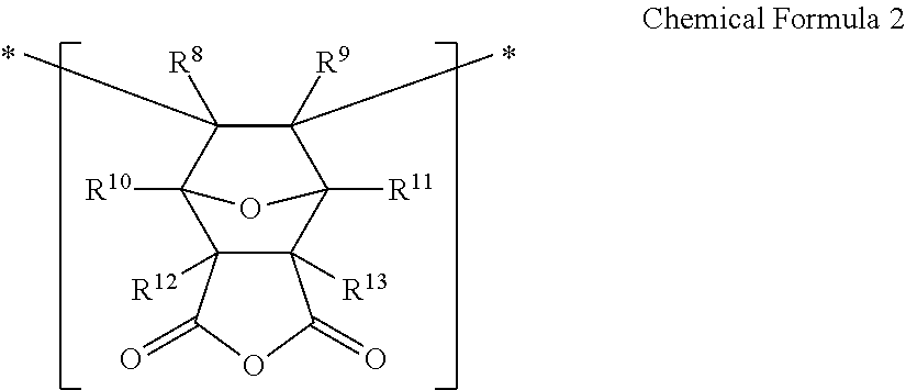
C12([R12])C([R13])(C3([R11])C([R9])(C)C([R8])(C)C1([R10])O3)C(=O)OC2=O
